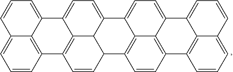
C12=CC=CC3=CC=CC(=C13)C1=C3C2=CC=C2C3C(C=C1)C1=C3C2=CC=C2C3=C(C=C1)C1=C3C2=CC=CC3=CC=C1
